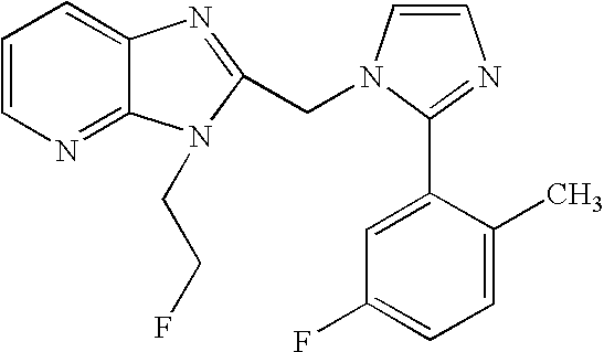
C1=CN=C2C(=C1)N=C(CN1C=CN=C1C1=CC(F)=CC=C1C)N2CCF
